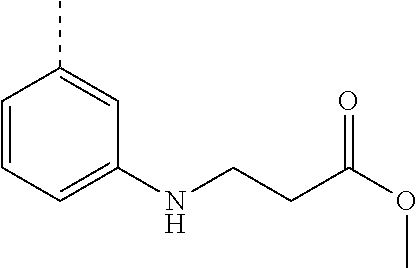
C1=CC=C(NCCC(OC)=O)C=C1C
